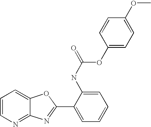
C12=NC=CC=C1OC(C1=CC=CC=C1NC(OC1=CC=C(OC)C=C1)=O)=N2
